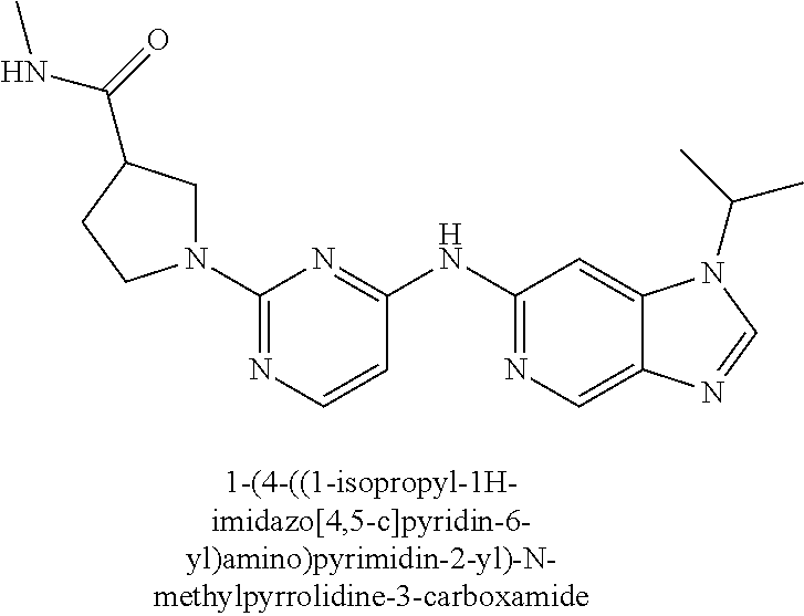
C1=CC(NC2=NC=C3C(=C2)N(C(C)C)C=N3)=NC(N2CC(C(NC)=O)CC2)=N1
